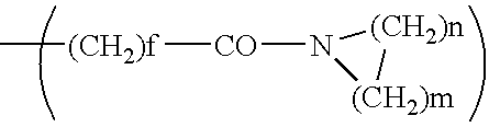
C[(CH2)f][CO]N1[(CH2)m][(CH2)n]1
